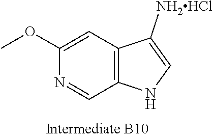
C1(OC)=CC2=C(C=N1)NC=C2[NH2HCl]
